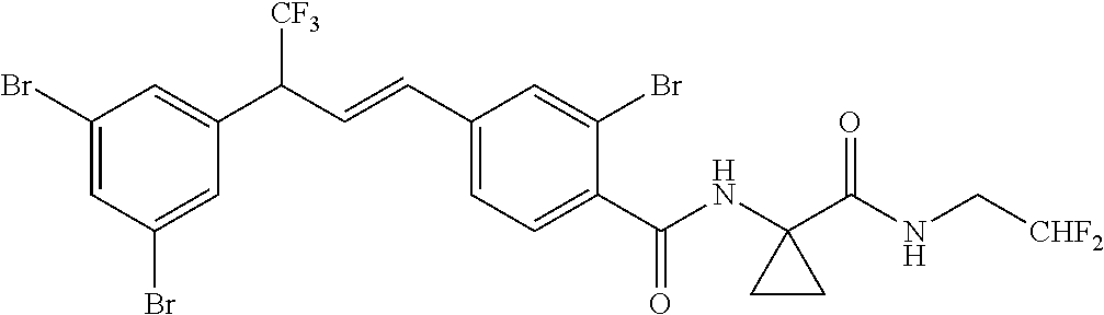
C1(Br)=CC(Br)=CC(C(C=CC2=CC=C(C(NC3(C(NC[CHF2])=O)CC3)=O)C(Br)=C2)[CF3])=C1
